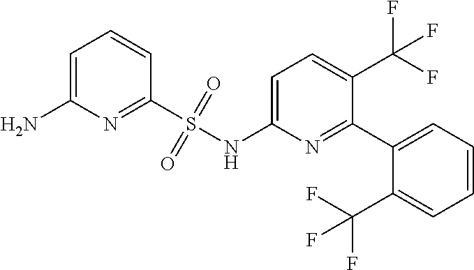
C1=C(N)N=C(S(NC2=CC=C(C(F)(F)F)C(C3=CC=CC=C3C(F)(F)F)=N2)(=O)=O)C=C1
